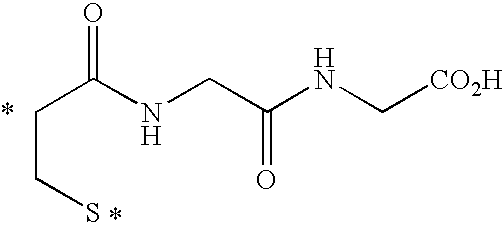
C(S)CC(=O)NCC(NC[CO2H])=O
